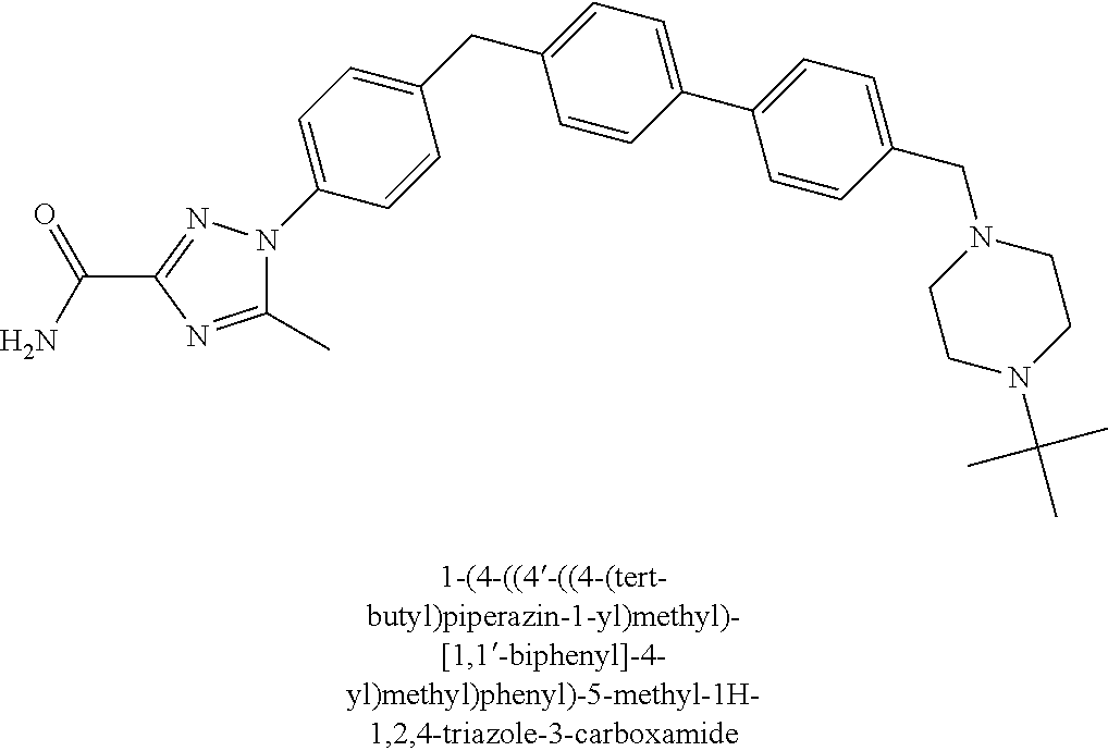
C1(CC2=CC=C(C3=CC=C(CN4CCN(C(C)(C)C)CC4)C=C3)C=C2)=CC=C(N2C(C)=NC(C(N)=O)=N2)C=C1
